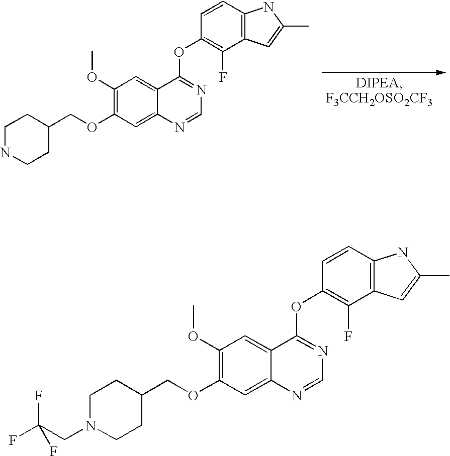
C1(OC)=C(OCC2CCNCC2)C=C2C(=C1)C(OC1=C(F)C3=C(C=C1)NC(C)=C3)=NC=N2.C1(OC)=C(OCC2CCN(CC(F)(F)F)CC2)C=C2C(=C1)C(OC1=C(F)C3=C(C=C1)NC(C)=C3)=NC=N2
